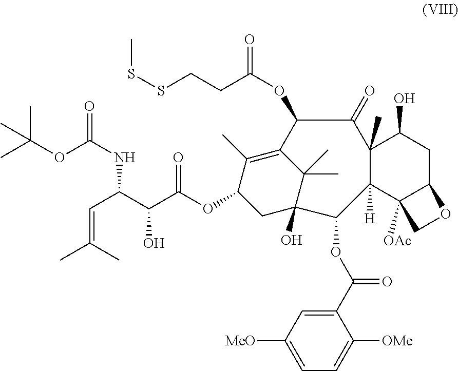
C1(C(=O)OC2C3(O)CC(OC(C(C(NC(OC(C)(C)C)=O)C=C(C)C)O)=O)C(C)=C(C3(C)C)C(OC(CCSSC)=O)C(=O)C3(C)C2([H])C2([OAc])C(CC3O)OC2)=CC([MeO])=CC=C1[OMe]
